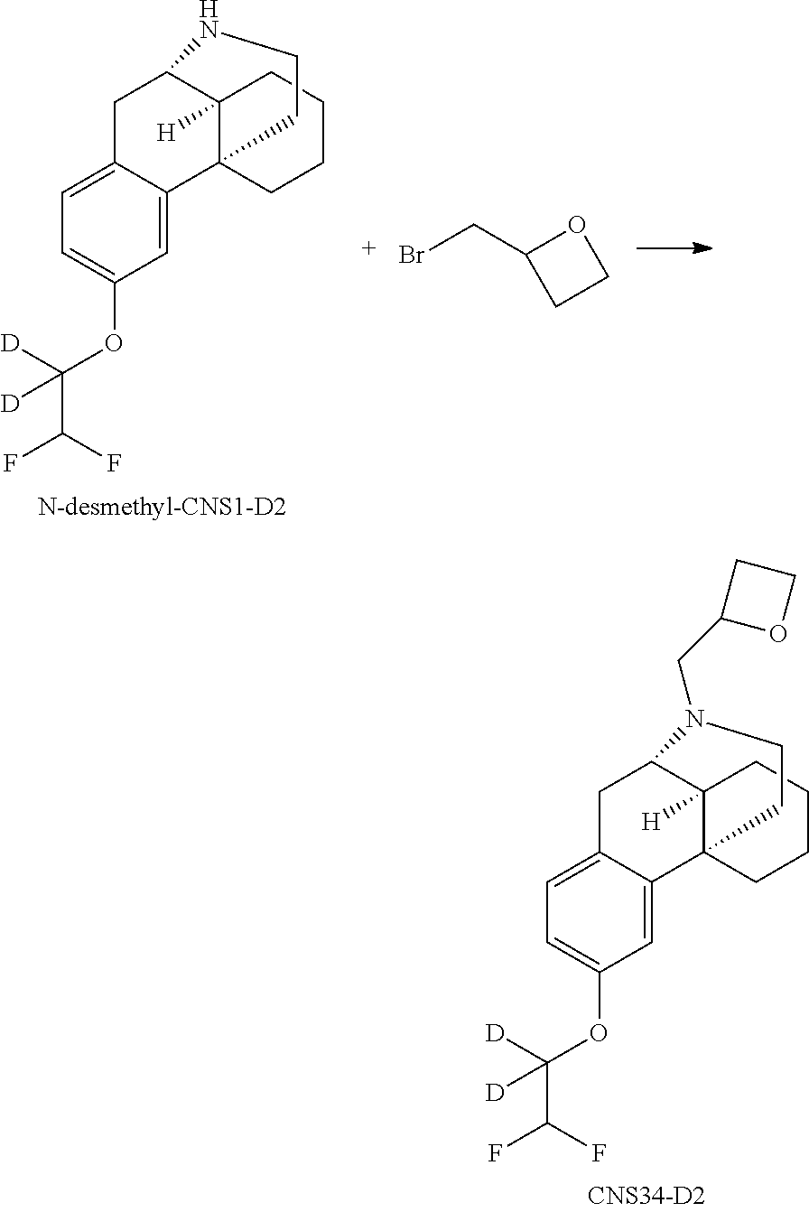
C1=C2C(=CC=C1OC(C(F)F)([D])[D])CC1C3([H])C2(CCCC3)CCN1.BrCC1CCO1.C1=C2C(=CC=C1OC(C(F)F)([D])[D])CC1C3([H])C2(CCCC3)CCN1CC1OCC1
